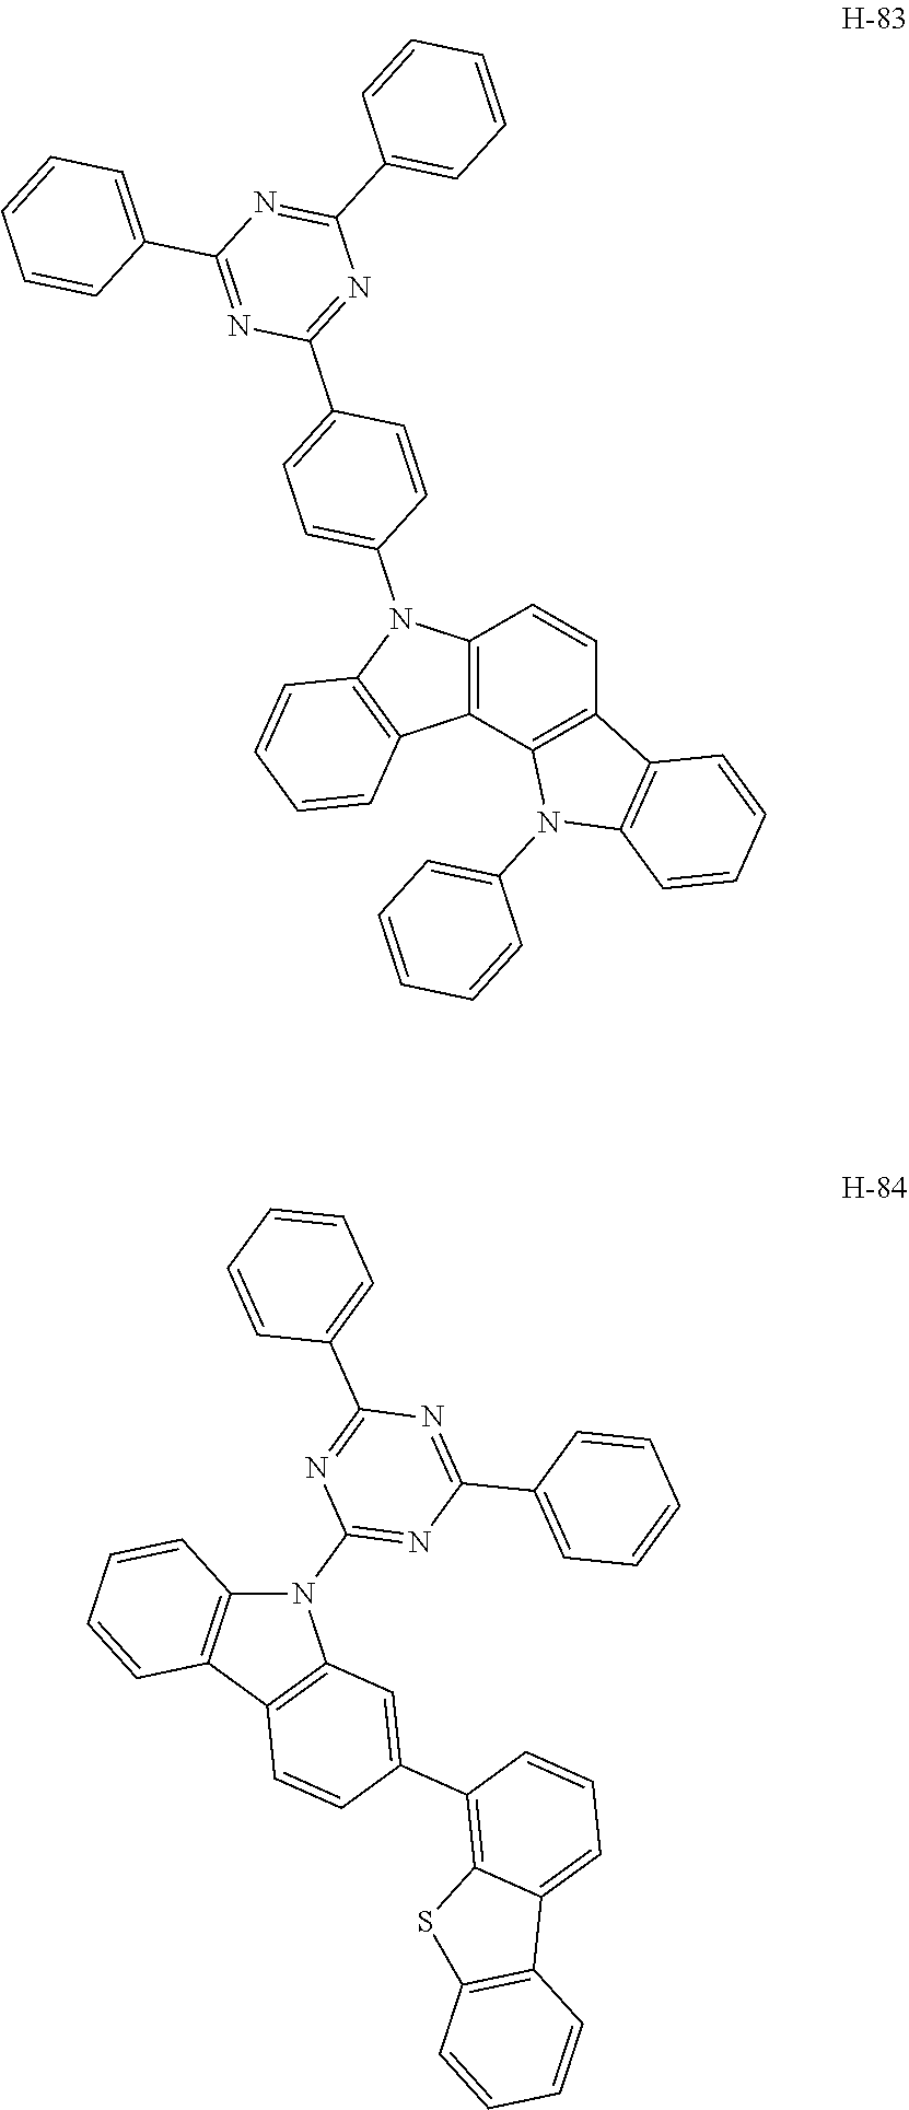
C12=C(C3=C(C=C1)C1=C(N3C3=CC=CC=C3)C=CC=C1)C1=C(N2C2=CC=C(C3=NC(C4=CC=CC=C4)=NC(C4=CC=CC=C4)=N3)C=C2)C=CC=C1.N1(C2=NC(C3=CC=CC=C3)=NC(C3=CC=CC=C3)=N2)C2=C(C3=C1C=C(C1=C4C(=CC=C1)C1=C(S4)C=CC=C1)C=C3)C=CC=C2
